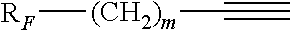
[RF][(CH2)m]C#C
